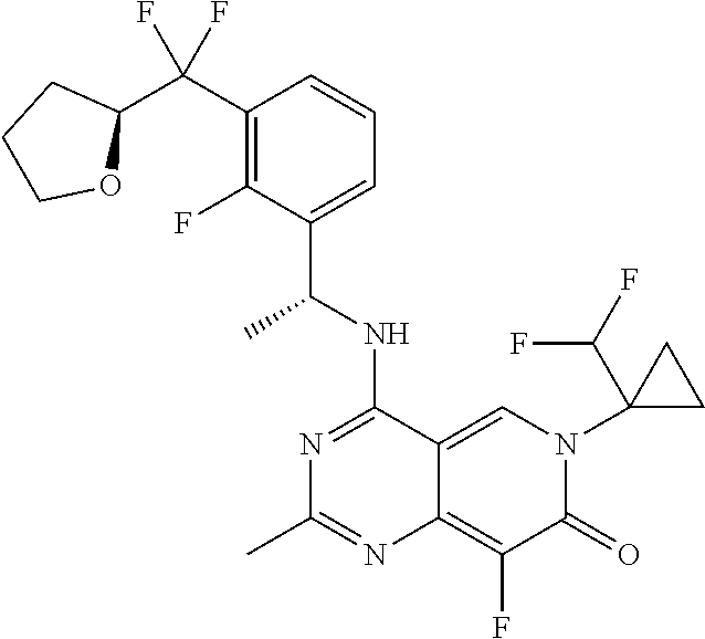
C1(C(C2CCCO2)(F)F)=C(F)C(C(NC2=NC(C)=NC3=C(F)C(=O)N(C4(C(F)F)CC4)C=C23)C)=CC=C1
